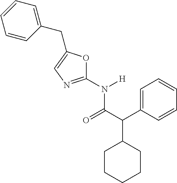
C1(N([H])C(C(C2=CC=CC=C2)C2CCCCC2)=O)=NC=C(CC2=CC=CC=C2)O1
